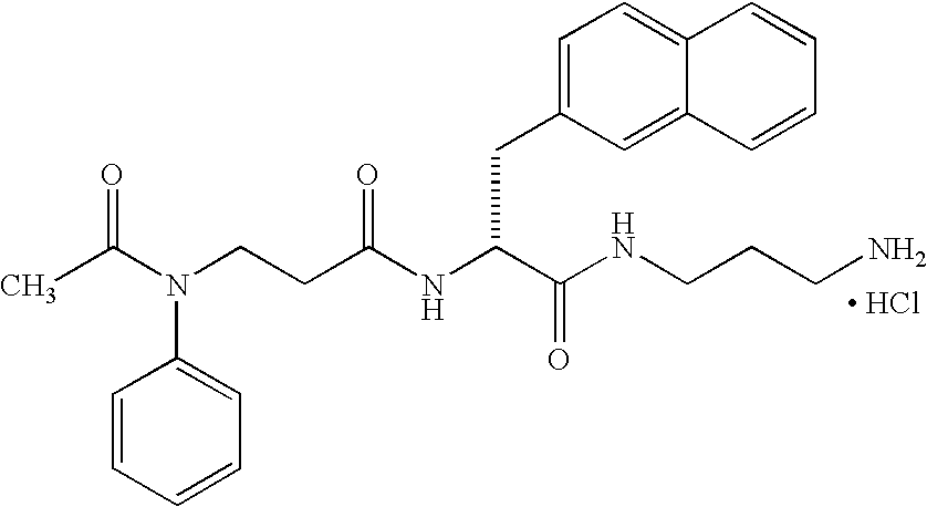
[ HCl].N(C(C(NCCCN)=O)CC1=CC=C2C(=C1)C=CC=C2)C(CCN(C(C)=O)C1=CC=CC=C1)=O
